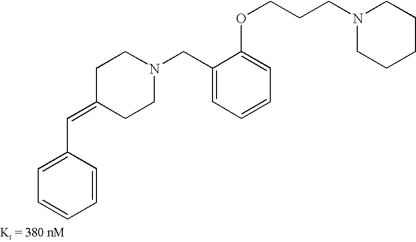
N1(CCCOC2=CC=CC=C2CN2CCC(=CC3=CC=CC=C3)CC2)CCCCC1
